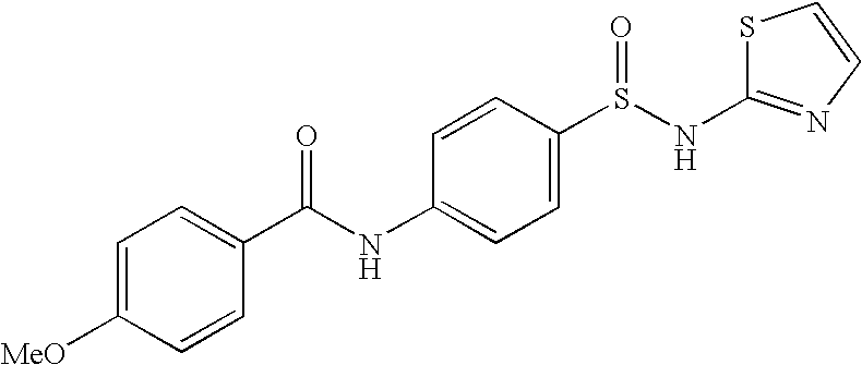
C(NC1=CC=C(S(NC2=NC=CS2)=O)C=C1)(=O)C1=CC=C([MeO])C=C1
